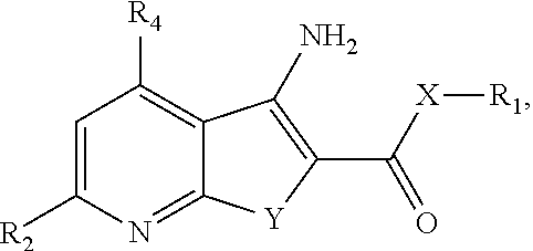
C1=C([R2])N=C2C(=C1[R4])C(N)=C(C([X][R1])=O)[Y]2
